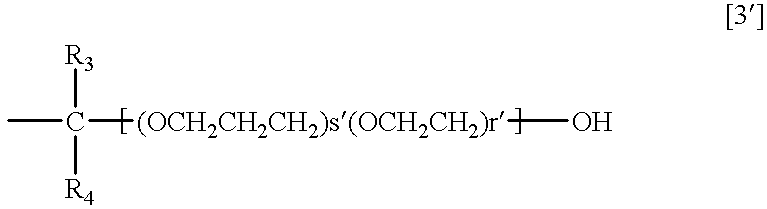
CC([R3])([(OCH2CH2CH2)s(OCH2CH2)r]O)[R4]
